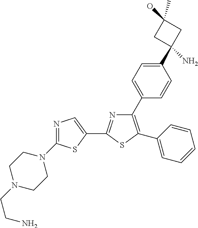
N1=C(C2=CN=C(N3CCN(CCN)CC3)S2)SC(C2=CC=CC=C2)=C1C1=CC=C(C2(N)CC(O)(C)C2)C=C1
